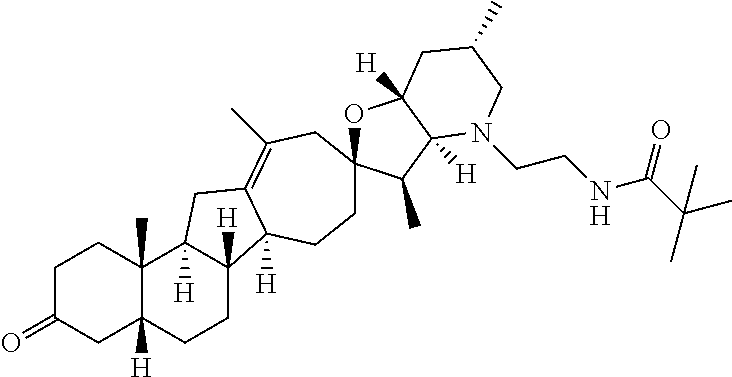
C1C(=O)CC2([H])C(C)(C1)C1([H])C([H])(CC2)C2([H])C(=C(C)CC3(OC4([H])C([H])(C3C)N(CCNC(C(C)(C)C)=O)CC(C)C4)CC2)C1
